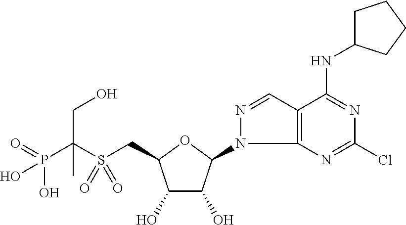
C(S(CC1C(O)C(O)C(N2C3=C(C=N2)C(NC2CCCC2)=NC(Cl)=N3)O1)(=O)=O)(P(=O)(O)O)(CO)C
